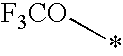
[F3CO]*
